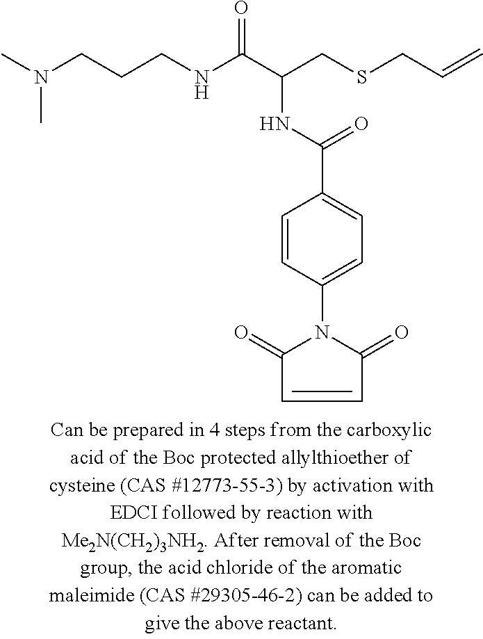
C=CCSCC(C(NCCCN(C)C)=O)NC(=O)C1=CC=C(N2C(=O)C=CC2=O)C=C1
